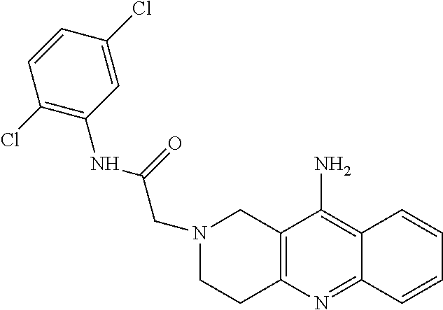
C1(NC(CN2CCC3=C(C2)C(N)=C2C(=N3)C=CC=C2)=O)=C(Cl)C=CC(Cl)=C1
